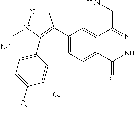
C1(C2=C(C3=C([NC])C=C(OC)C(Cl)=C3)N(C)N=C2)=CC=C2C(=C1)C(CN)=NNC2=O
